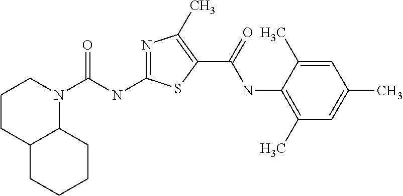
N1=C(NC(N2CCCC3C2CCCC3)=O)SC(C(=O)NC2=C(C)C=C(C)C=C2C)=C1C
